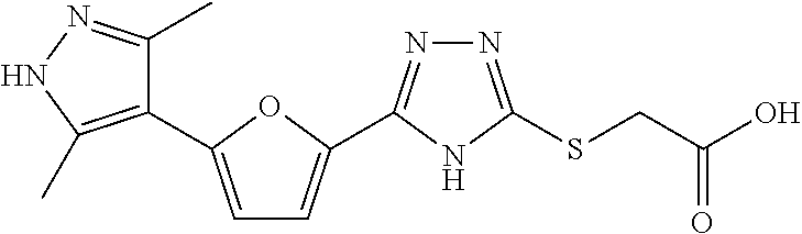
N1=C(SCC(O)=O)NC(C2=CC=C(C3=C(C)NN=C3C)O2)=N1
